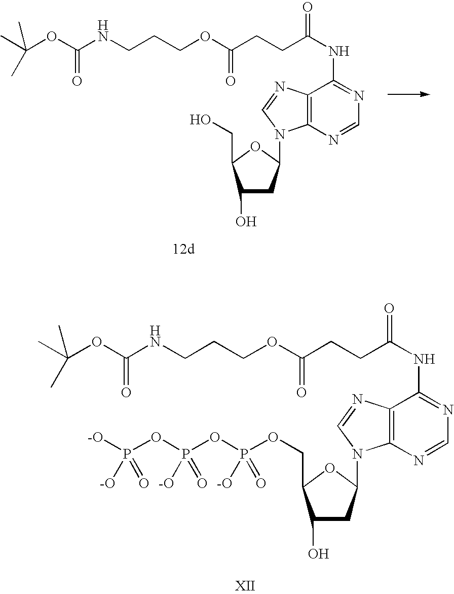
C1(O)CC(N2C3=C(C(NC(=O)CCC(OCCCNC(OC(C)(C)C)=O)=O)=NC=N3)N=C2)OC1CO.C1(O)CC(N2C3=C(C(NC(=O)CCC(OCCCNC(OC(C)(C)C)=O)=O)=NC=N3)N=C2)OC1COP(OP(OP([-O])(=O)[-O])(=O)[-O])(=O)[-O]
